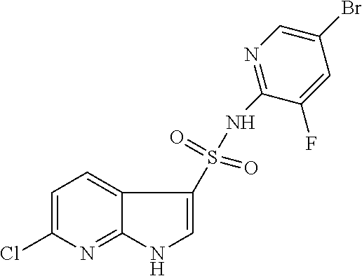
C1=C(Cl)N=C2C(=C1)C(S(NC1=NC=C(Br)C=C1F)(=O)=O)=CN2
